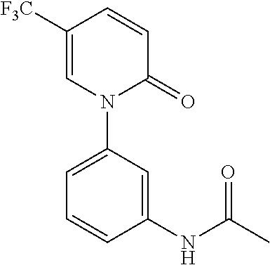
C1=CC([F3C])=CN(C2=CC=CC(NC(C)=O)=C2)C1=O
